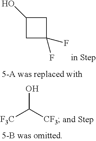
C1(O)CC(F)(F)C1.[F3C]C([CF3])O
